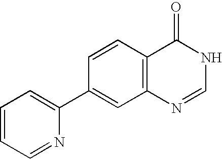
C1=CC2=C(C=C1C1=CC=CC=N1)N=CNC2=O
